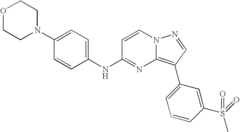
C1(N2CCOCC2)=CC=C(NC2=NC3=C(C4=CC=CC(S(=O)(C)=O)=C4)C=NN3C=C2)C=C1
